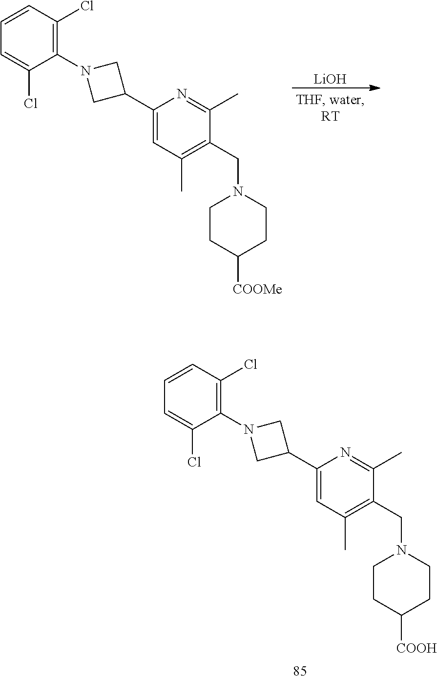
C1=CC(Cl)=C(N2CC(C3=CC(C)=C(CN4CCC([COOH])CC4)C(C)=N3)C2)C(Cl)=C1.[LiOH].C1=CC(Cl)=C(N2CC(C3=CC(C)=C(CN4CCC([COOMe])CC4)C(C)=N3)C2)C(Cl)=C1
